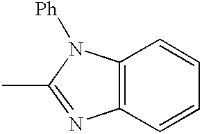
C12=C(N([Ph])C(C)=N1)C=CC=C2
